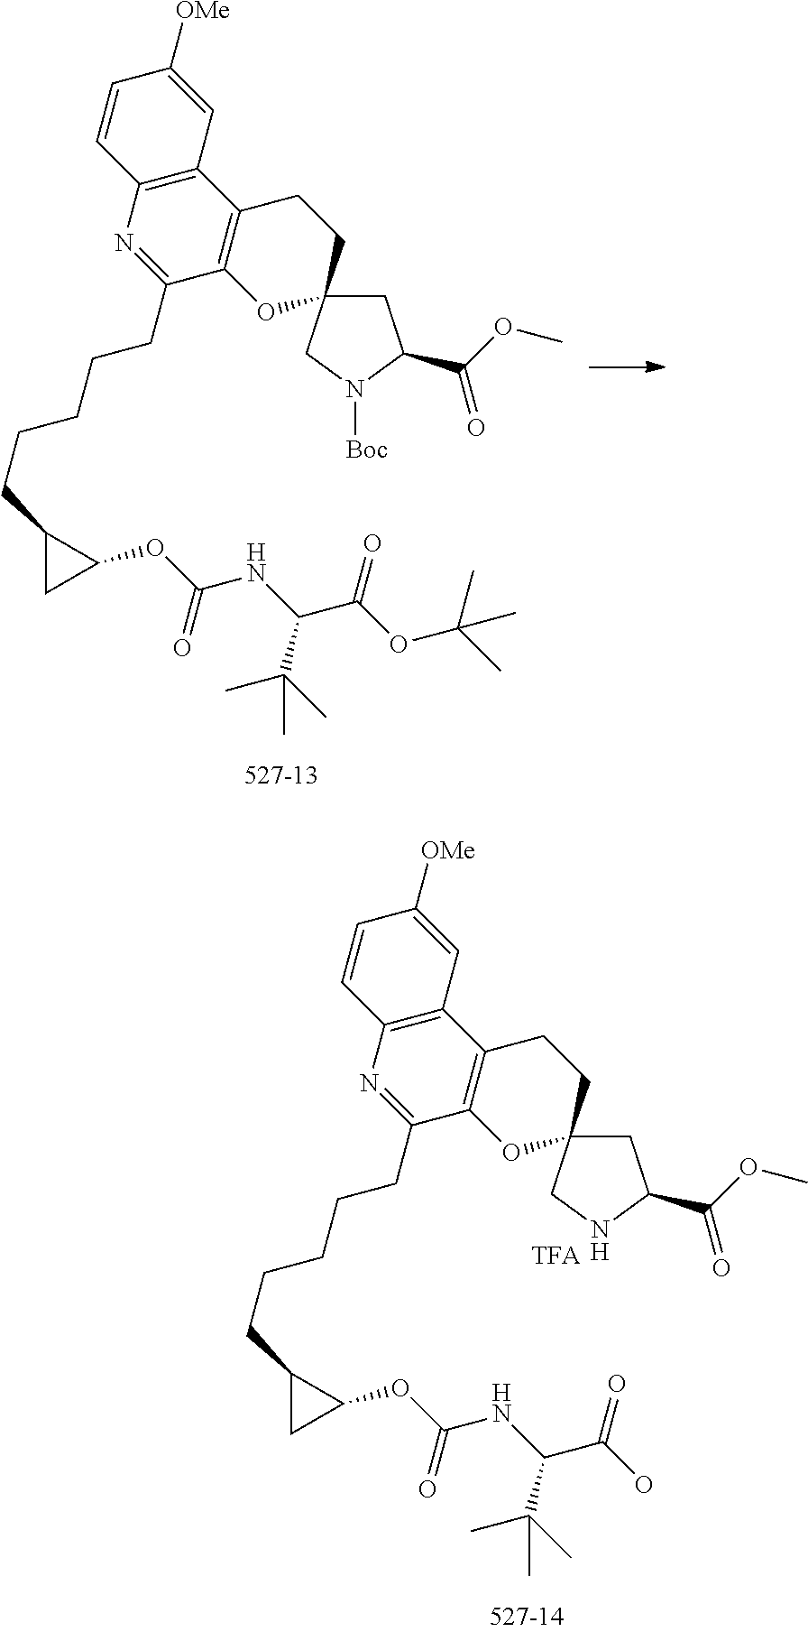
C12=C(C=C([OMe])C=C1)C1=C(C(CCCCCC3CC3OC(NC(C(OC(C)(C)C)=O)C(C)(C)C)=O)=N2)OC2(CC1)CC(C(OC)=O)N([Boc])C2.C12=C(C=C([OMe])C=C1)C1=C(C(CCCCCC3CC3OC(NC(C(O)=O)C(C)(C)C)=O)=N2)OC2(CC1)CC(C(OC)=O)NC2
